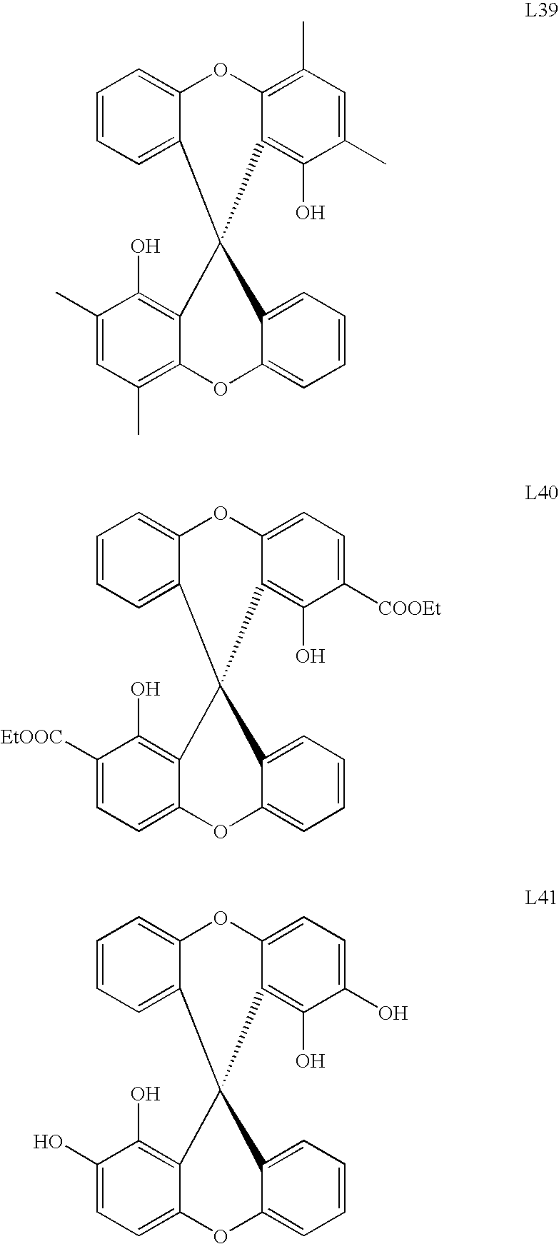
C1=CC=C2C(=C1)OC1=C(C)C=C(C)C(O)=C1C21C2=C(O)C(C)=CC(C)=C2OC2=CC=CC=C21.C1=CC=C2C(=C1)OC1=CC=C([COOEt])C(O)=C1C21C2=C(O)C([EtOOC])=CC=C2OC2=CC=CC=C21.C1=CC=C2C(=C1)OC1=CC=C(O)C(O)=C1C21C2=C(O)C(O)=CC=C2OC2=CC=CC=C21
